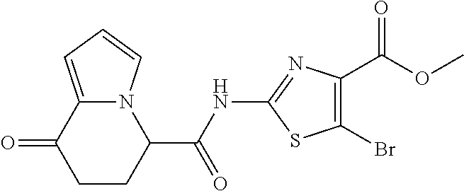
O=C1CCC(C(NC2=NC(C(OC)=O)=C(Br)S2)=O)N2C1=CC=C2
